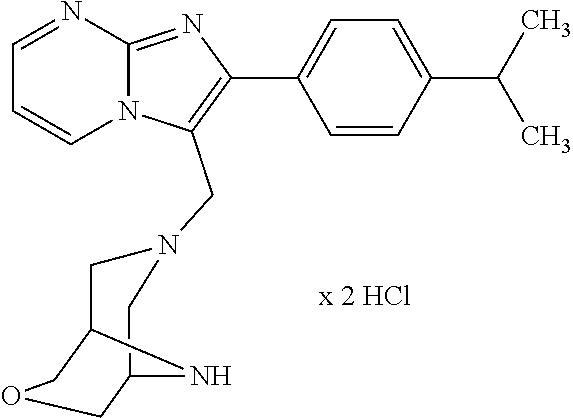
C1=NC2=NC(C3=CC=C(C(C)C)C=C3)=C(CN3CC4COCC(C3)N4)N2C=C1
